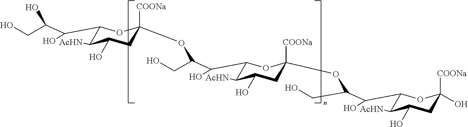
C1(C(C(CO)O)O)C([AcHN])C(O)CC([COONa])(OC(CO)C(C2C([AcHN])C(O)CC([COONa])(OC(C(C3C([AcHN])C(O)CC([COONa])(O)O3)O)CO)O2)O)O1
